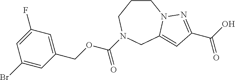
C1(COC(=O)N2CCCN3C(=CC(C(=O)O)=N3)C2)=CC(F)=CC(Br)=C1
